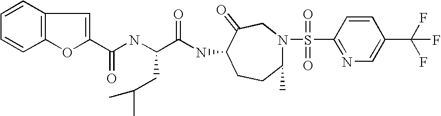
C1=CC2=C(C=C1)OC(C(NC(C(=O)NC1CCC(C)N(S(C3=NC=C(C(F)(F)F)C=C3)(=O)=O)CC1=O)CC(C)C)=O)=C2
